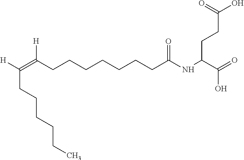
C(CCCCCCC(NC(C(=O)O)CCC(O)=O)=O)C(=C([H])CCCCCC)[H]
